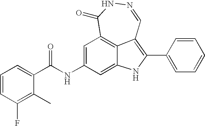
N1=CC2=C(C3=CC=CC=C3)NC3=CC(NC(=O)C4=CC=CC(F)=C4C)=CC(=C23)C(=O)N1
